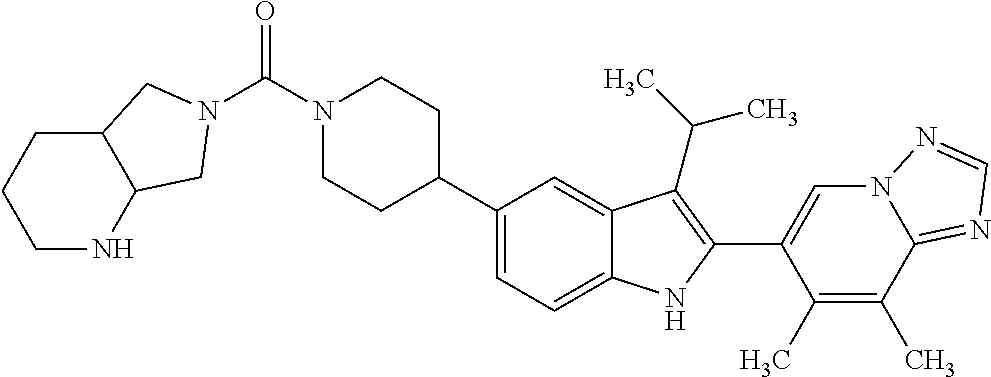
C(=O)(N1CCC(C2=CC=C3C(=C2)C(C(C)C)=C(C2=CN4C(=NC=N4)C(C)=C2C)N3)CC1)N1CC2NCCCC2C1
